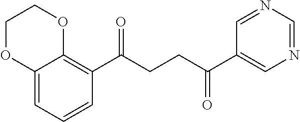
C1(C(CCC(C2=CN=CN=C2)=O)=O)=C2C(=CC=C1)OCCO2
